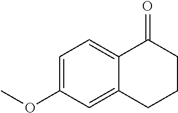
C12=CC=C(OC)C=C1CCCC2=O
